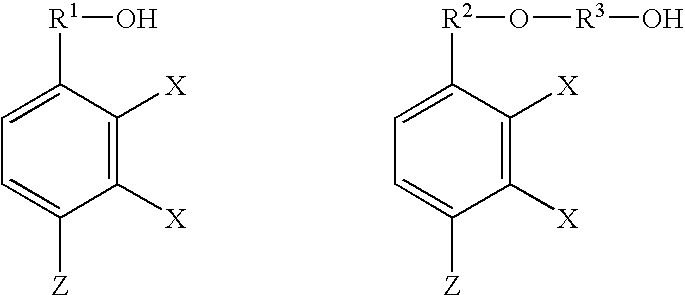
C1([R1]O)=CC=C([Z])C([X])=C1[X].C1([R2]O[R3]O)=CC=C([Z])C([X])=C1[X]
